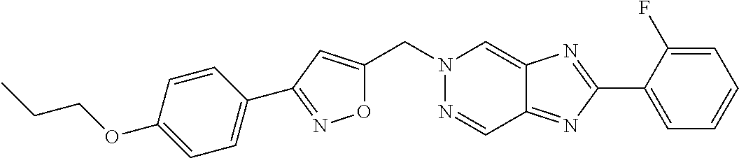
C1(C2=NOC(CN3N=CC4=NC(C5=CC=CC=C5F)=NC4=C3)=C2)=CC=C(OCCC)C=C1
